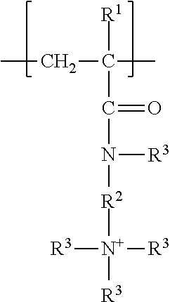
CCC(C)([R1])C(=O)N([R2][N+]([R3])([R3])[R3])[R3]
